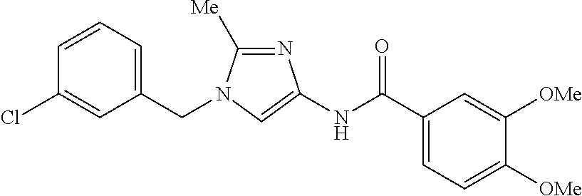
N1=C([Me])N(CC2=CC=CC(Cl)=C2)C=C1NC(C1=CC=C([OMe])C([OMe])=C1)=O
